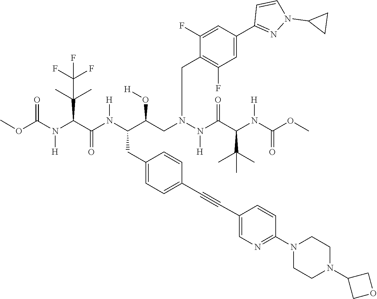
COC(N(C(C(N(C(C(CN(N(C(C(N(C(OC)=O)[H])C(C)(C)C)=O)[H])CC1=C(F)C=C(C2=NN(C3CC3)C=C2)C=C1F)O[H])CC1=CC=C(C#CC2=CN=C(N3CCN(C4COC4)CC3)C=C2)C=C1)[H])=O)C(C)(C)C(F)(F)F)[H])=O
